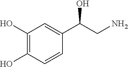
C1(O)=C(O)C=CC(C(CN)O)=C1
